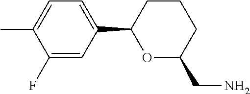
C1(F)=CC(C2OC(CN)CCC2)=CC=C1C
